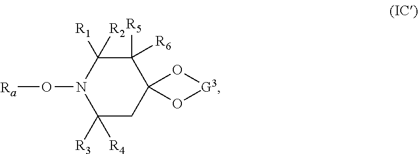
C1([R5])([R6])C([R2])([R1])N(O[Ra])C([R3])([R4])CC12O[G3]O2
